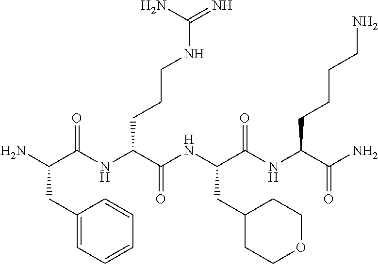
NC(C(NC(C(NC(C(NC(C(N)=O)CCCCN)=O)CC1CCOCC1)=O)CCCNC(=N)N)=O)CC1=CC=CC=C1
